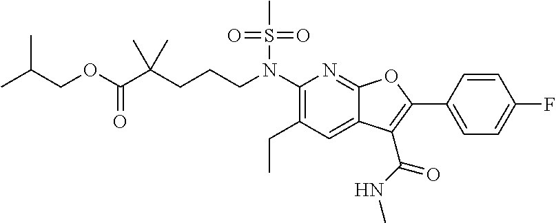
C1(N(CCCC(C(OCC(C)C)=O)(C)C)S(C)(=O)=O)=C(CC)C=C2C(=N1)OC(C1=CC=C(F)C=C1)=C2C(NC)=O
